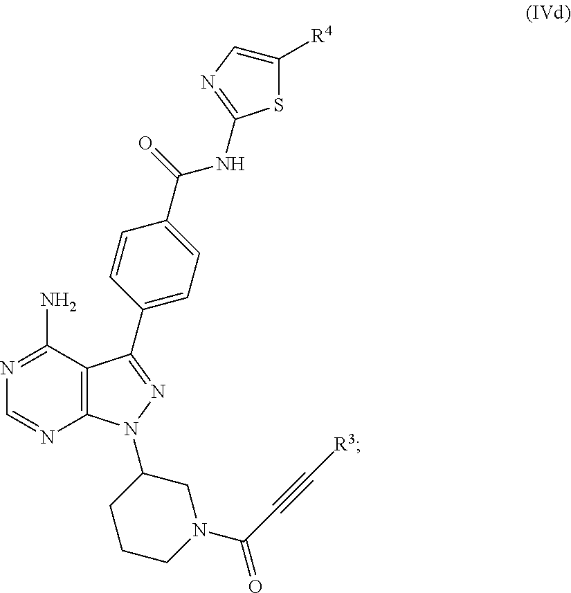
S1C(NC(C2=CC=C(C3=NN(C4CCCN(C(C#C[R3])=O)C4)C4=C3C(N)=NC=N4)C=C2)=O)=NC=C1[R4]
